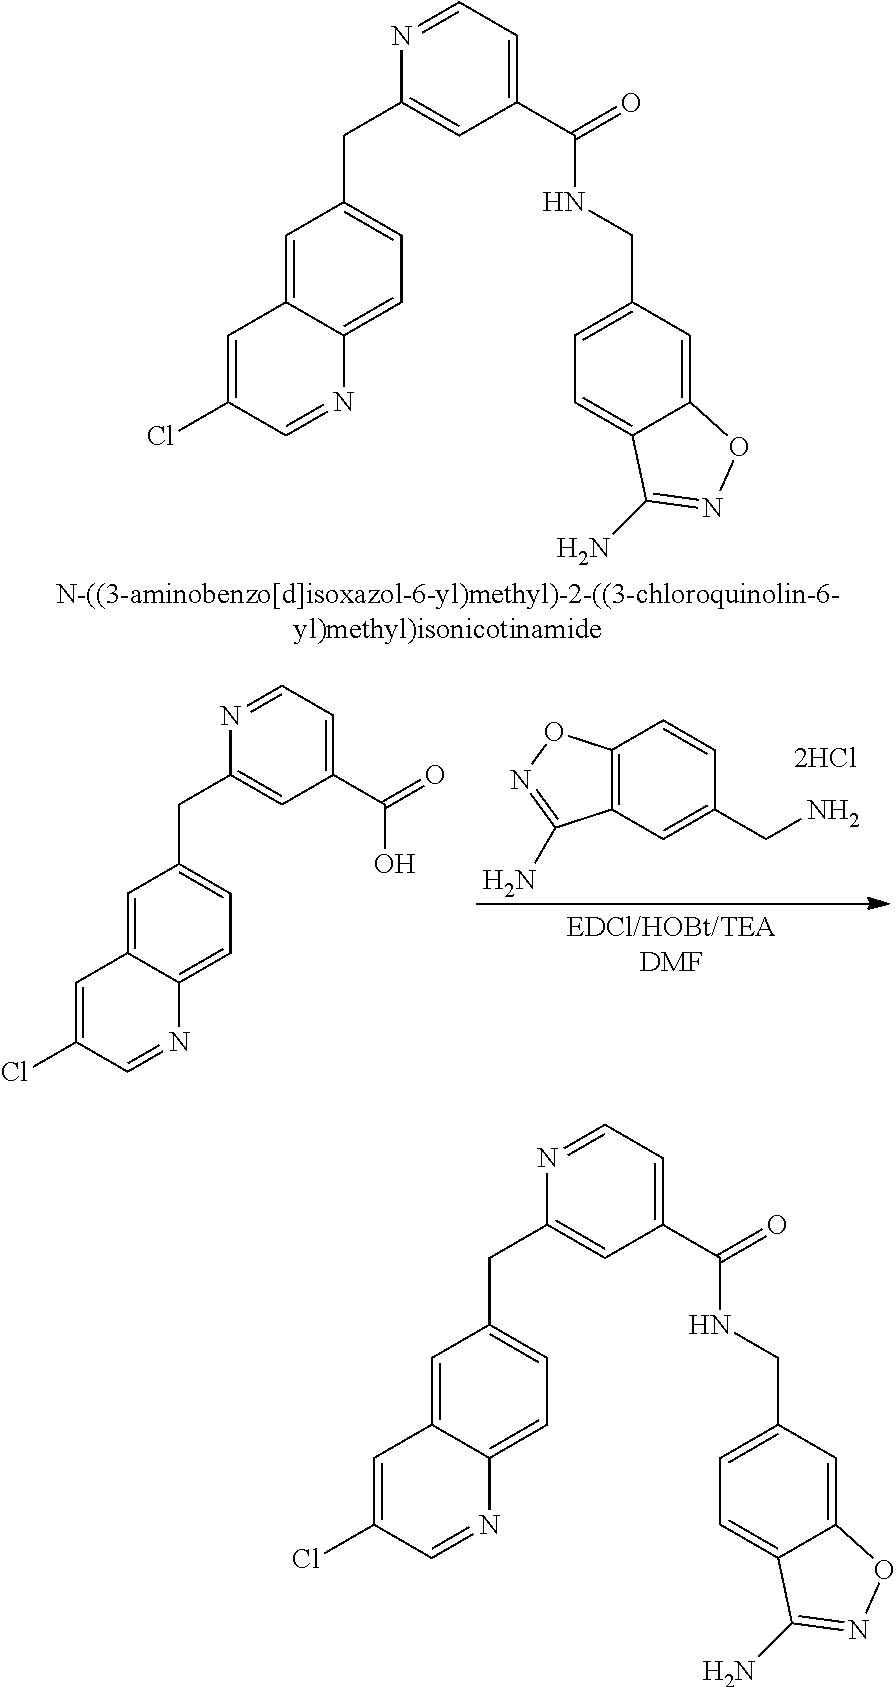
C1(CNC(C2=CC=NC(CC3=CC=C4C(=C3)C=C(Cl)C=N4)=C2)=O)=CC=C2C(=C1)ON=C2N.C12=C(C=C(CN)C=C1)C(N)=NO2.C1=NC(CC2=CC=C3C(=C2)C=C(Cl)C=N3)=CC(C(=O)O)=C1.C1(CNC(C2=CC=NC(CC3=CC=C4C(=C3)C=C(Cl)C=N4)=C2)=O)=CC=C2C(=C1)ON=C2N
